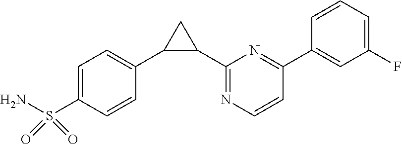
C1=C(S(N)(=O)=O)C=CC(C2C(C3=NC=CC(C4=CC(F)=CC=C4)=N3)C2)=C1
